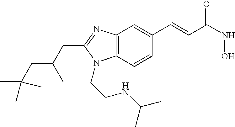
C12=C(N=C(CC(C)CC(C)(C)C)N1CCNC(C)C)C=C(C=CC(NO)=O)C=C2
